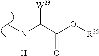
CN(C(C(O[R25])=O)[W23])[H]
